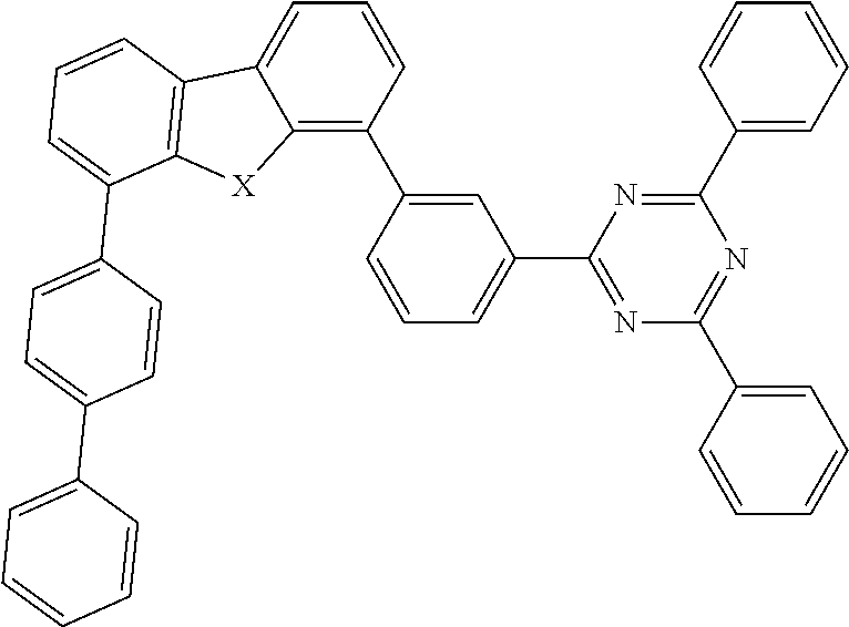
C1=C(C2=C3C(=CC=C2)C2=C([X]3)C(C3=CC=C(C4=CC=CC=C4)C=C3)=CC=C2)C=CC=C1C1=NC(C2=CC=CC=C2)=NC(C2=CC=CC=C2)=N1
